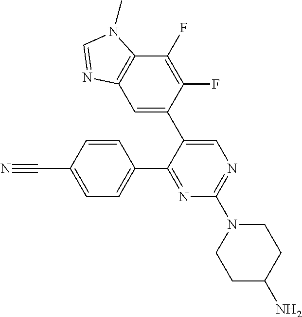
C1=C(C#N)C=CC(C2=NC(N3CCC(N)CC3)=NC=C2C2=CC3=C(C(F)=C2F)N(C)C=N3)=C1
